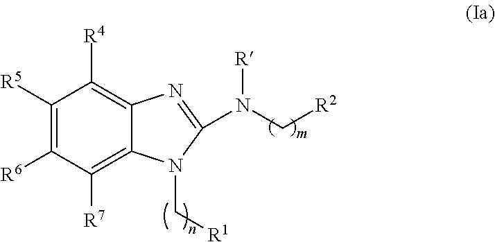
C1([R5])=C([R6])C([R7])=C2C(=C1[R4])N=C(N(C[R2])[R])N2C[R1]
